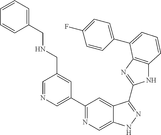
C1=NC=C(C2=NC=C3C(=C2)C(C2=NC4=C(N2)C=CC=C4C2=CC=C(F)C=C2)=NN3)C=C1CNCC1=CC=CC=C1
